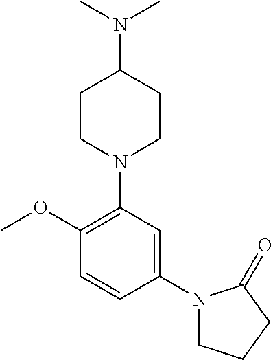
C1(OC)=C(N2CCC(N(C)C)CC2)C=C(N2CCCC2=O)C=C1
